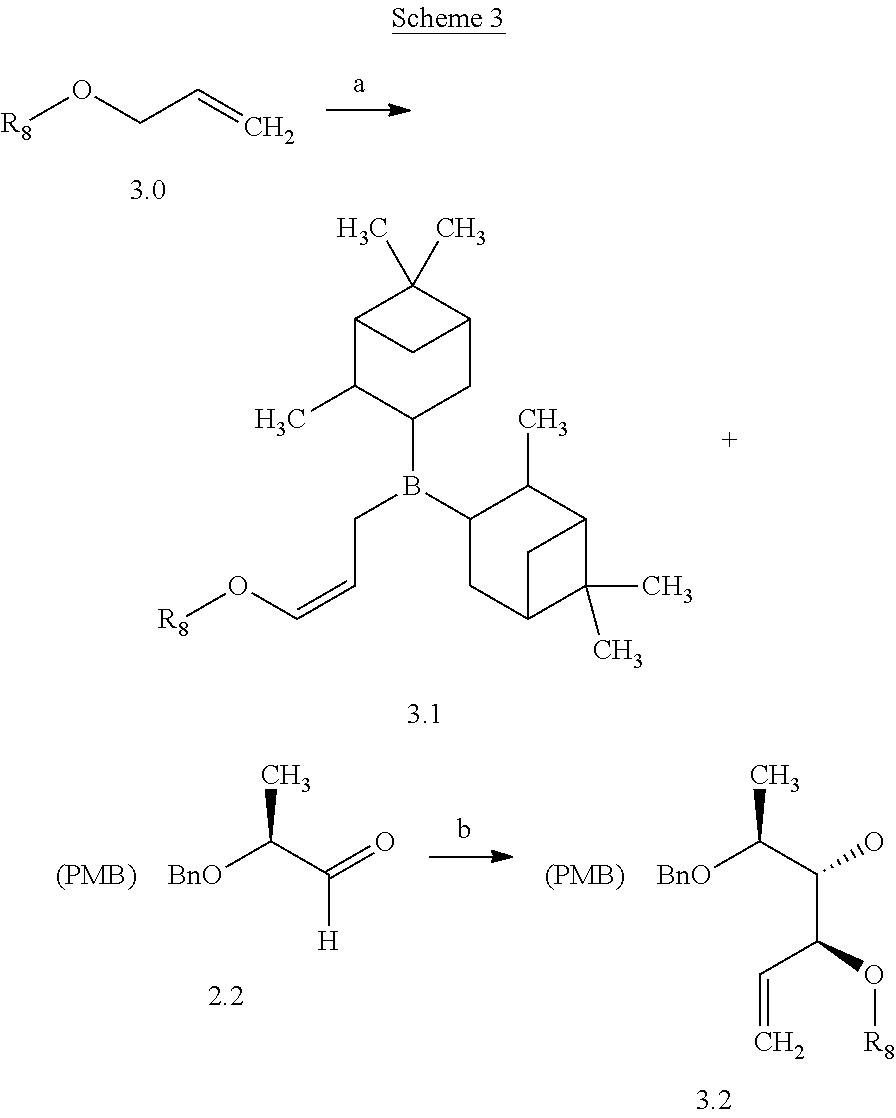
[R8]OCC=C.C12C(C)C(B(C3CC4C(C)(C)C(C3C)C4)CC=CO[R8])CC(C1(C)C)C2.[BnO]C(C(=O)[H])C.[(PMB)].[BnO]C(C(O)C(O[R8])C=C)C.[(PMB)]
